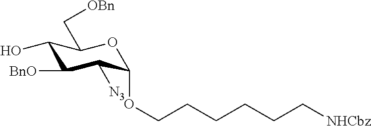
C1(O)C([BnO])C([N3])C(OCCCCCC[NHCbz])OC1C[OBn]
